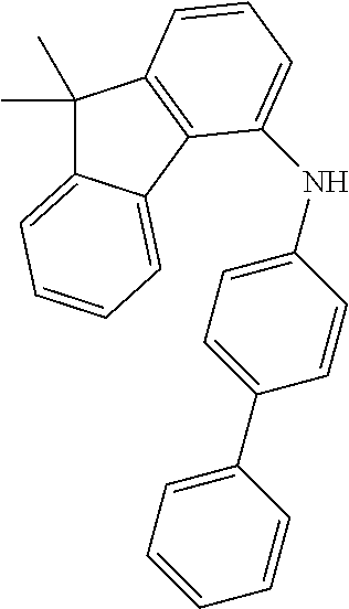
C1(C)(C)C2=CC=CC=C2C2=C1C=CC=C2NC1=CC=C(C2=CC=CC=C2)C=C1
